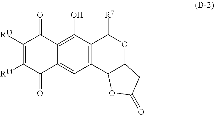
C1([R13])=C([R14])C(=O)C2=CC3=C(C(O)=C2C1=O)C([R7])OC1C3OC(=O)C1
